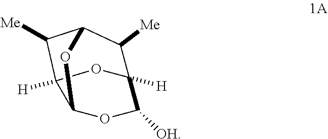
O1C2([H])C([OH])OC3OC(C2[Me])C([Me])C13[H]
